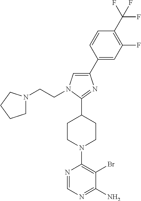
C1(C2=CC(F)=C(C(F)(F)F)C=C2)=CN(CCN2CCCC2)C(C2CCN(C3=C(Br)C(N)=NC=N3)CC2)=N1
